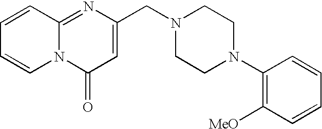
N12C(=NC(CN3CCN(C4=C([MeO])C=CC=C4)CC3)=CC1=O)C=CC=C2
